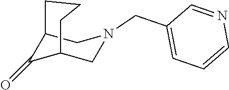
C12C(=O)C(CN(CC3=CC=CN=C3)C1)CCC2
